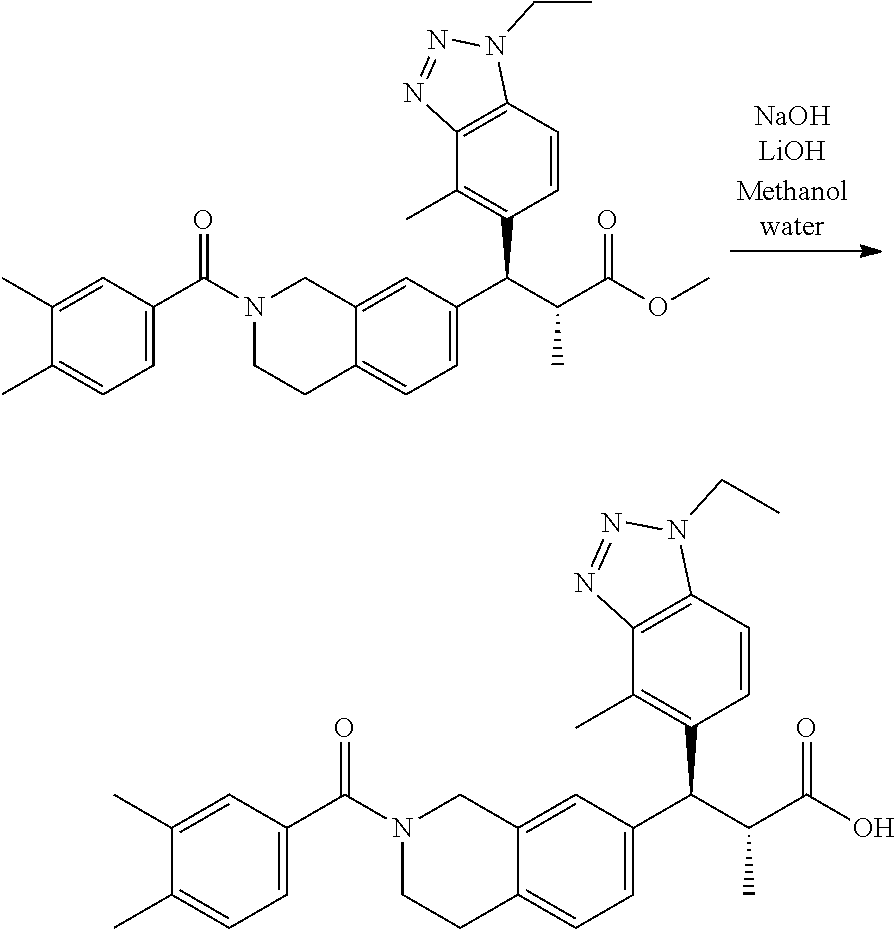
C1(C)=C(C(C(C(=O)OC)C)C2=CC=C3C(=C2)CN(C(C2=CC=C(C)C(C)=C2)=O)CC3)C=CC2=C1N=NN2CC.C1(C)=C(C(C(C(=O)O)C)C2=CC=C3C(=C2)CN(C(C2=CC=C(C)C(C)=C2)=O)CC3)C=CC2=C1N=NN2CC
